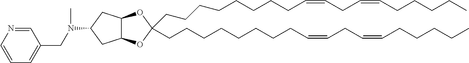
O1C(CCCCCCCCC=CCC=CCCCCC)(CCCCCCCCC=CCC=CCCCCC)OC2C1CC(N(C)CC1=CC=CN=C1)C2
